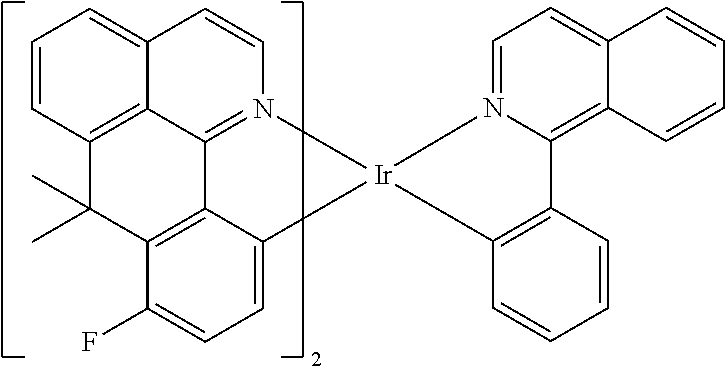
C12=CC=CC3=C1C1=N(C=C2)[Ir]2(C4=CC=C(F)C(=C14)C3(C)C)N1=CC=C3C(=C1C1=C2C=CC=C1)C=CC=C3
